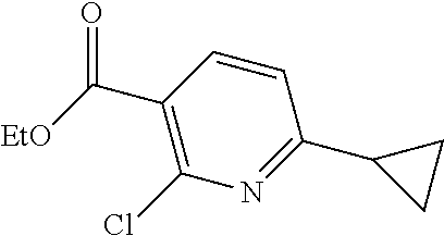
C(C1=C(Cl)N=C(C2CC2)C=C1)([EtO])=O
